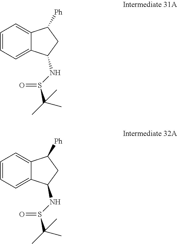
C1=CC=C2C(=C1)C([Ph])CC2NS(C(C)(C)C)=O.C1=CC=C2C(=C1)C([Ph])CC2NS(C(C)(C)C)=O
